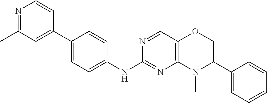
N1=CC2=C(N=C1NC1=CC=C(C3=CC(C)=NC=C3)C=C1)N(C)C(C1=CC=CC=C1)CO2
